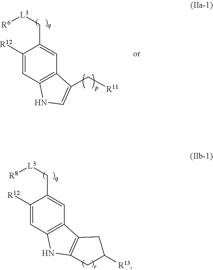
C12=C(C=C(C[L3][R6])C([R12])=C1)C(C[R11])=CN2.C12=C(C=C(C[L3][R8])C([R12])=C1)C1=C(N2)CC([R13])C1
